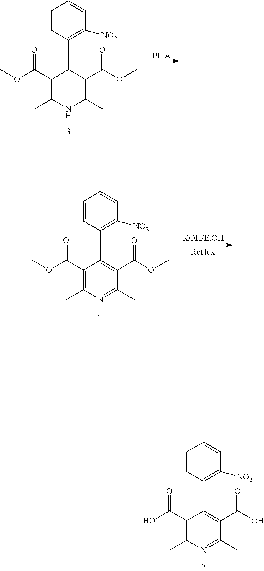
C1=CC(C2=C(C(O)=O)C(C)=NC(C)=C2C(O)=O)=C([NO2])C=C1.C1=CC(C2C(C(OC)=O)=C(C)NC(C)=C2C(OC)=O)=C([NO2])C=C1.[PIFA].C1=CC(C2=C(C(OC)=O)C(C)=NC(C)=C2C(OC)=O)=C([NO2])C=C1
